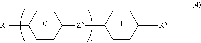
C1CC([R5])CCC1[Z5]C1CCC([R6])CC1.[G].I
